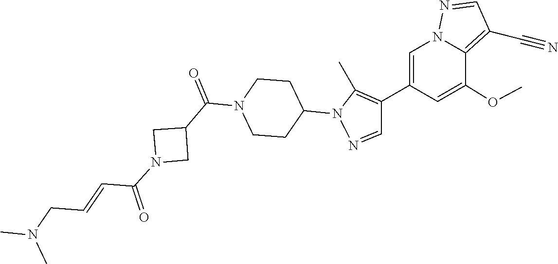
C1(C2=C(C)N(C3CCN(C(C4CN(C(C=CCN(C)C)=O)C4)=O)CC3)N=C2)=CN2C(=C(C#N)C=N2)C(OC)=C1
